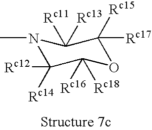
N1(C)C([Rc14])([Rc12])C([Rc16])([Rc18])OC([Rc17])([Rc15])C1([Rc11])[Rc13]
